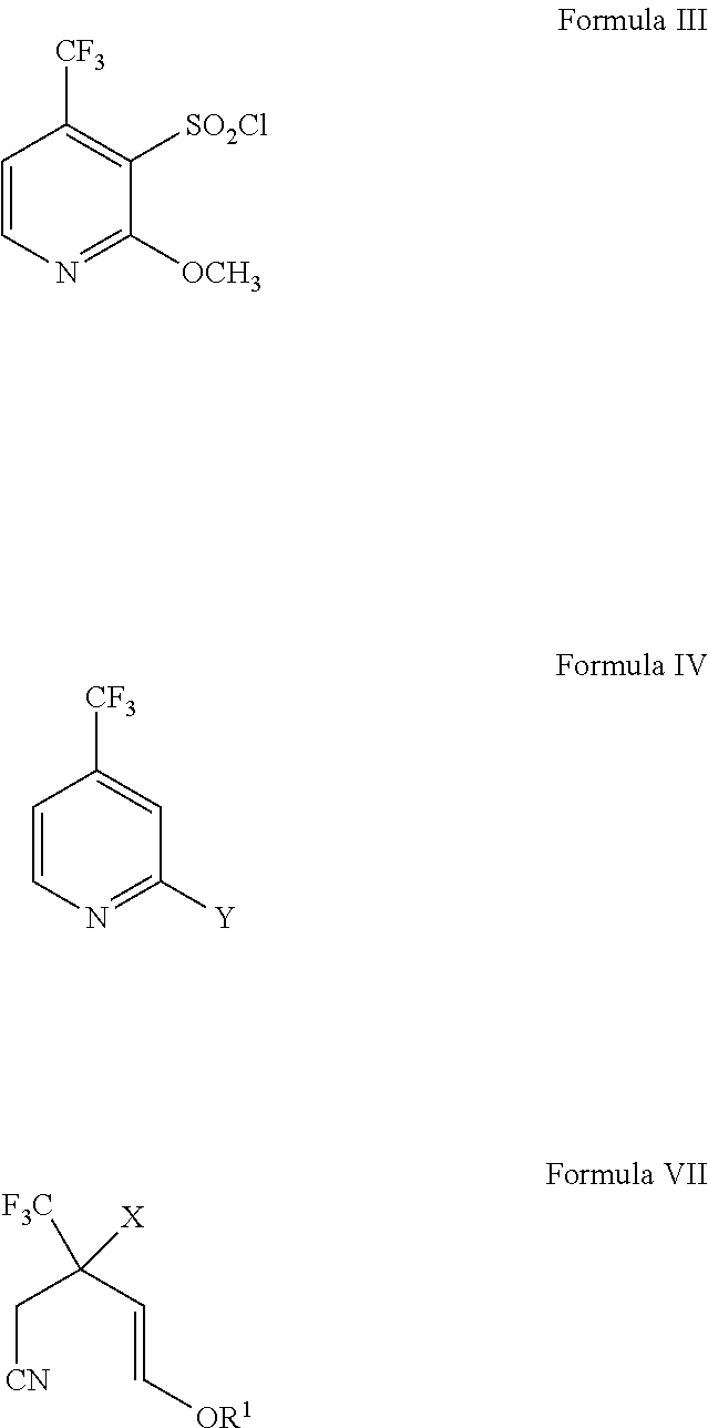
C1=CN=C([OCH3])C([SO2Cl])=C1[CF3].C1=CN=C([Y])C=C1[CF3].C(=C[OR1])C(C[CN])([F3C])[X]
